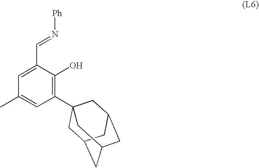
C1=C(C=N[Ph])C(O)=C(C23CC4CC(CC(C2)C4)C3)C=C1C
